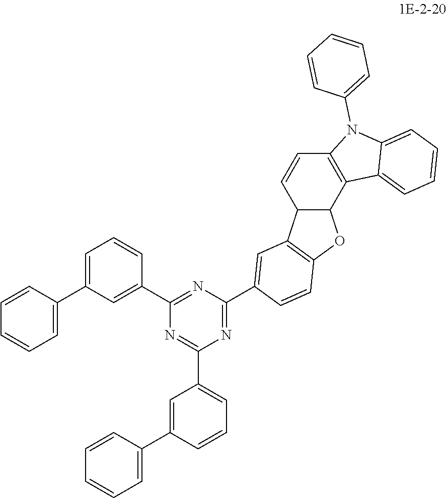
C1=C(C2=NC(C3=CC4=C(OC5C4C=CC4=C5C5=CC=CC=C5N4C4=CC=CC=C4)C=C3)=NC(C3=CC=CC(C4=CC=CC=C4)=C3)=N2)C=CC=C1C1=CC=CC=C1
